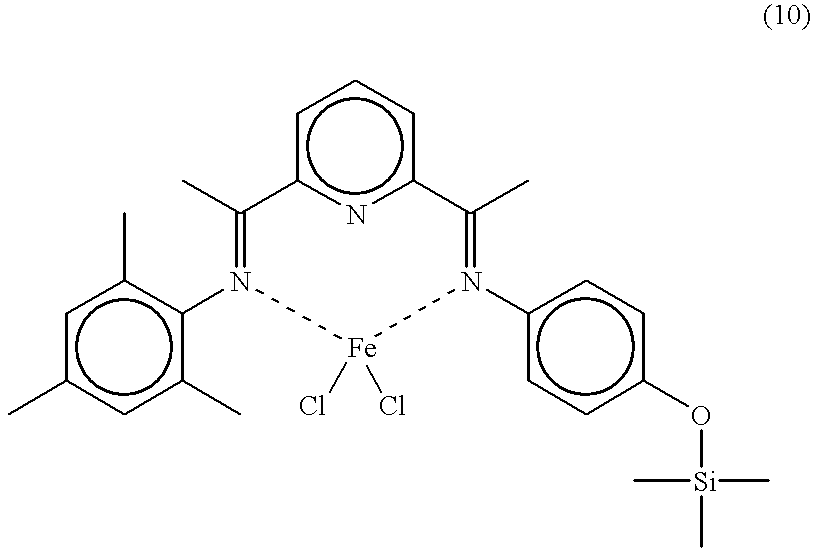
c1c2nc(cc1)C(C)=N(c1ccc(O[Si](C)(C)C)cc1)[Fe](Cl)(Cl)N(c1c(C)cc(C)cc1C)=C2C
